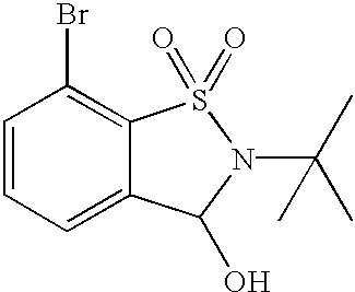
C1=CC=C2C(=C1Br)S(=O)(=O)N(C(C)(C)C)C2O
